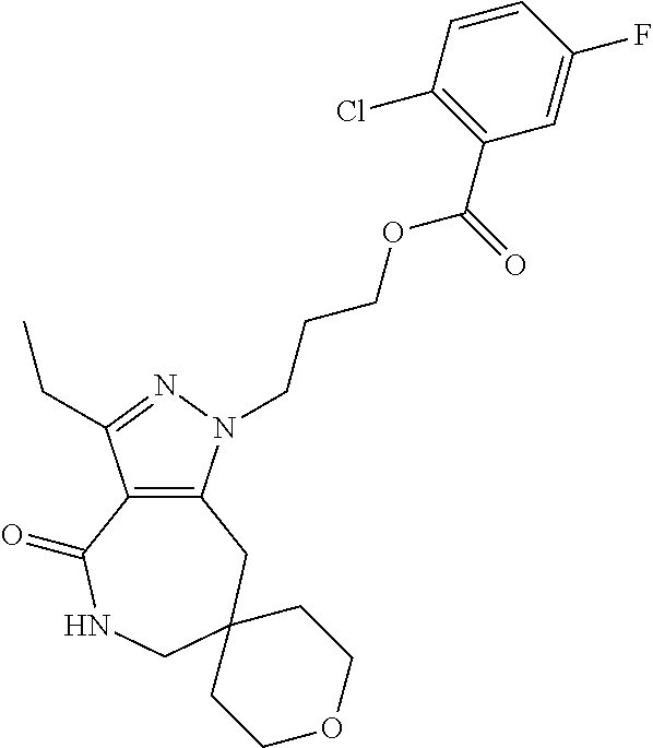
C12=C(N(CCCOC(C3=C(Cl)C=CC(F)=C3)=O)N=C1CC)CC1(CNC2=O)CCOCC1
